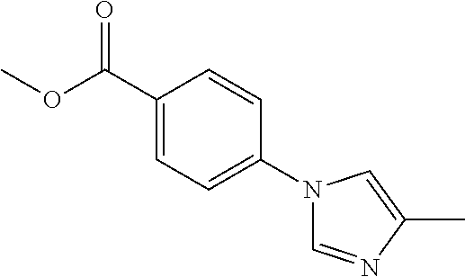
C1(C(OC)=O)=CC=C(N2C=NC(C)=C2)C=C1
